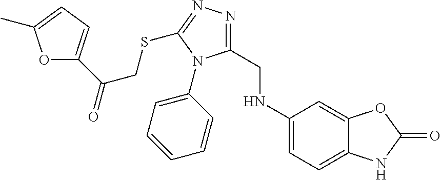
N1(C2=CC=CC=C2)C(CNC2=CC=C3C(=C2)OC(=O)N3)=NN=C1SCC(C1=CC=C(C)O1)=O
